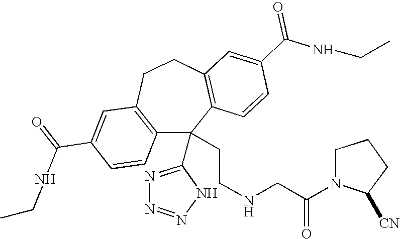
C(=O)(C1=CC2=C(C=C1)C(C1=NN=NN1)(CCNCC(N1C([CN])CCC1)=O)C1=C(CC2)C=C(C(NCC)=O)C=C1)NCC
